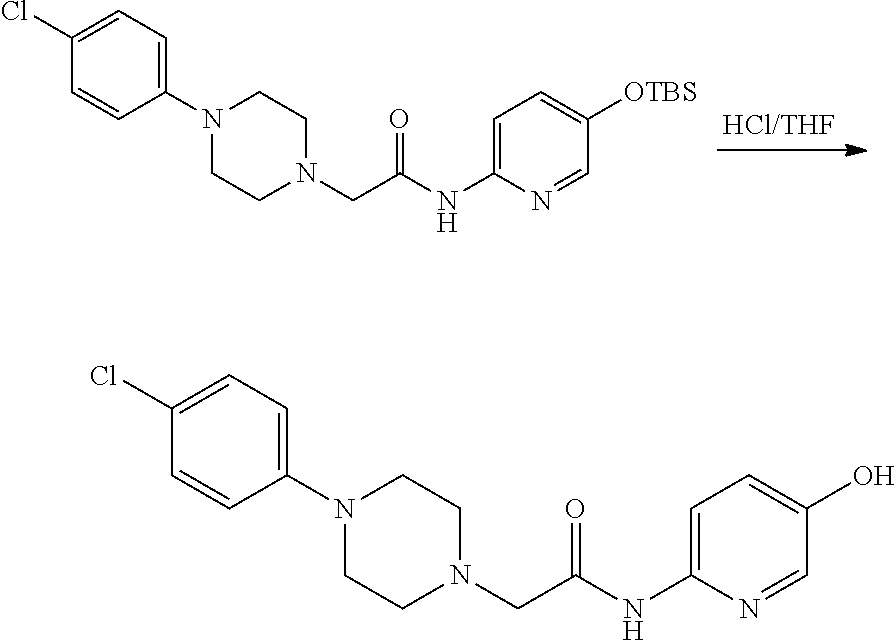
N1(C2=CC=C(Cl)C=C2)CCN(CC(NC2=CC=C([OTBS])C=N2)=O)CC1.N1(C2=CC=C(Cl)C=C2)CCN(CC(NC2=CC=C(O)C=N2)=O)CC1
